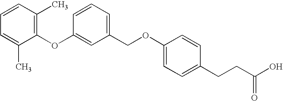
C1(OC2=CC(COC3=CC=C(CCC(=O)O)C=C3)=CC=C2)=C(C)C=CC=C1C
